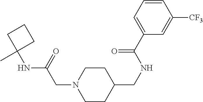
CC1(NC(CN2CCC(CNC(C3=CC=CC([CF3])=C3)=O)CC2)=O)CCC1
